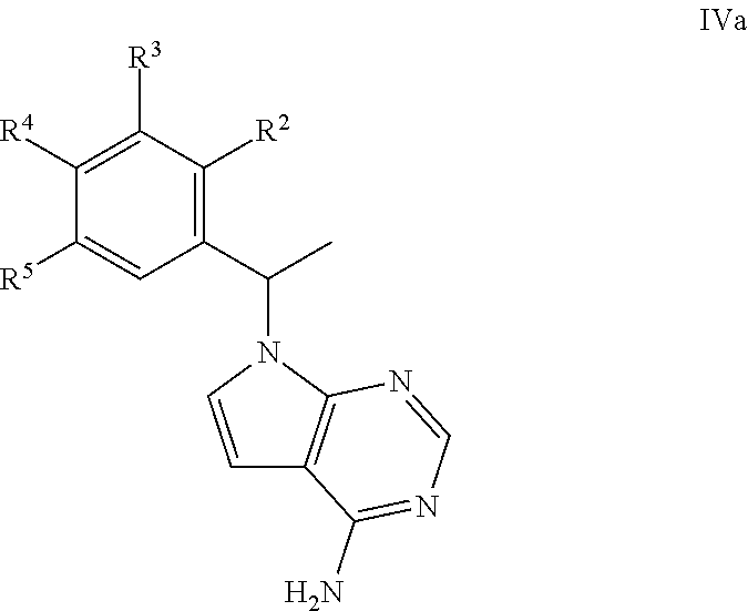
C1([R5])=CC(C(C)N2C3=C(C=C2)C(N)=NC=N3)=C([R2])C([R3])=C1[R4]
